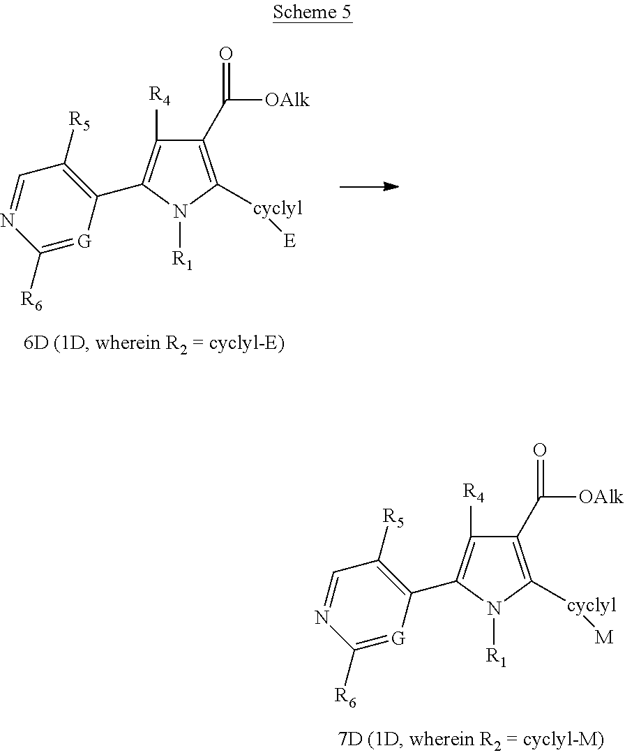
C1(C2=C([R4])C(C(=O)[OAlk])=C([cyclyl][M])N2[R1])=C([R5])C=NC([R6])=[G]1.C1(C2=C([R4])C(C(=O)[OAlk])=C([cyclyl][E])N2[R1])=C([R5])C=NC([R6])=[G]1
